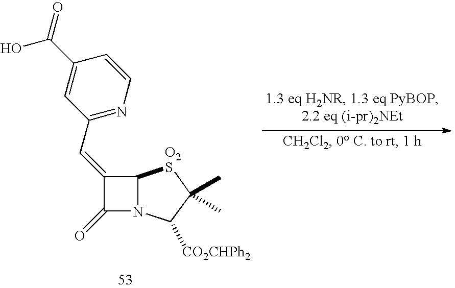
C12N(C([CO2CHPh2])C(C)(C)[O2S]1)C(=O)C2=CC1=NC=CC(C(=O)O)=C1
